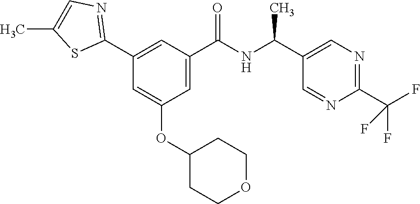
C1(C2=NC=C(C)S2)=CC(C(NC(C2=CN=C(C(F)(F)F)N=C2)C)=O)=CC(OC2CCOCC2)=C1
